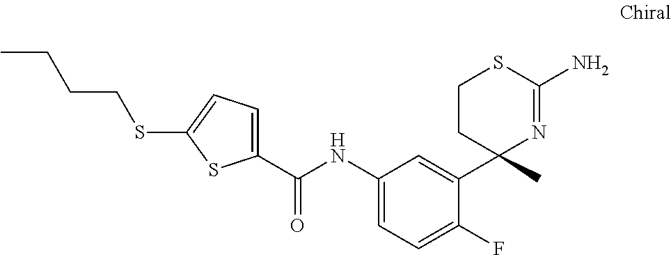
C1=C(C(NC2=CC=C(F)C(C3(C)N=C(N)SCC3)=C2)=O)SC(SCCCC)=C1
